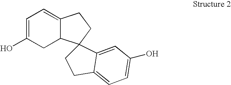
C12=CC=C(O)CC1C1(CC2)CCC2=CC=C(O)C=C12
